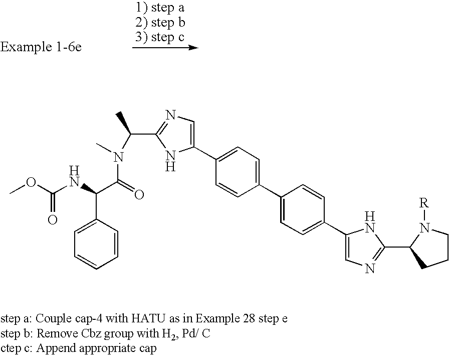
COC(=O)NC(C1=CC=CC=C1)C(N(C)C(C1=NC=C(C2=CC=C(C3=CC=C(C4=CN=C(C5CCCN5[R])N4)C=C3)C=C2)N1)C)=O
